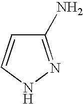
C1(N)=NNC=C1
